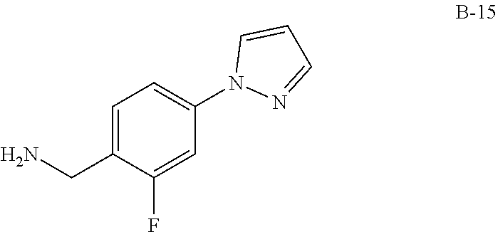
C1=C(CN)C(F)=CC(N2N=CC=C2)=C1
